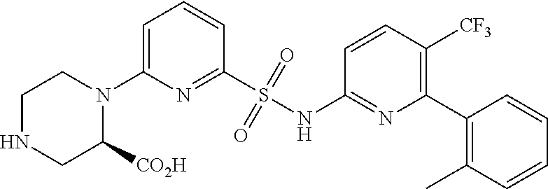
C1NCC([CO2H])N(C2=CC=CC(S(NC3=NC(C4=C(C)C=CC=C4)=C([CF3])C=C3)(=O)=O)=N2)C1
